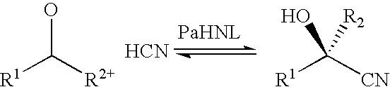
[R1]C([R2+])O.[R1]C([CN])(O)[R2].[HCN]
